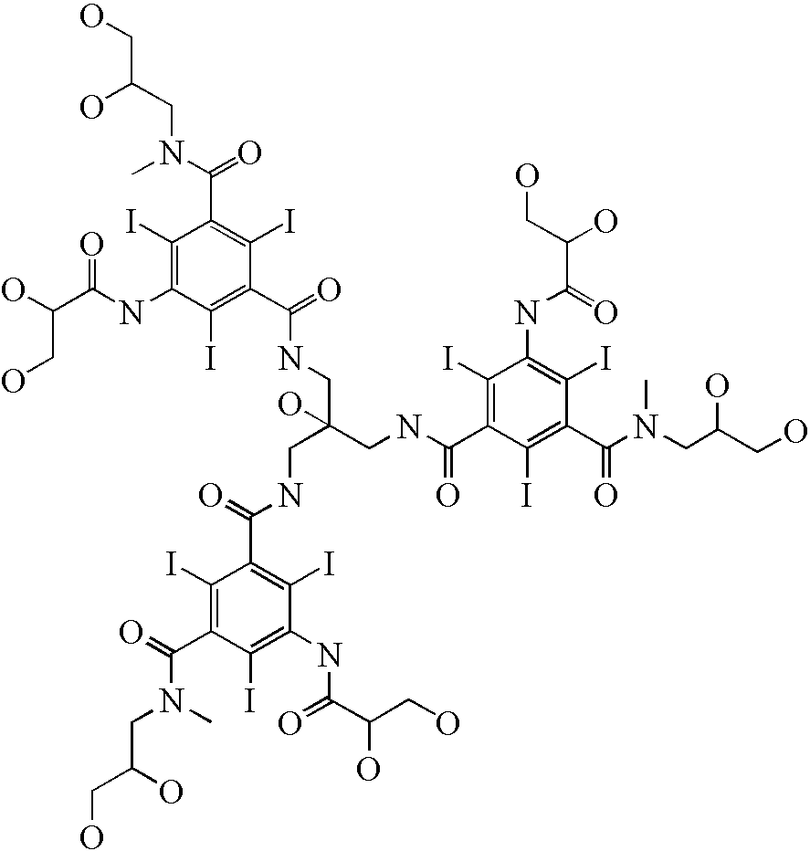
O=C(C1=C(I)C(C(NCC(CNC(C2=C(I)C(NC(C(CO)O)=O)=C(I)C(C(N(CC(CO)O)C)=O)=C2I)=O)(CNC(C2=C(I)C(NC(C(O)CO)=O)=C(I)C(C(N(C)CC(CO)O)=O)=C2I)=O)O)=O)=C(I)C(NC(=O)C(O)CO)=C1I)N(CC(CO)O)C
